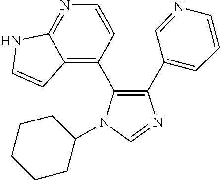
C1(C2=CC=CN=C2)=C(C2=C3C(=NC=C2)NC=C3)N(C2CCCCC2)C=N1
